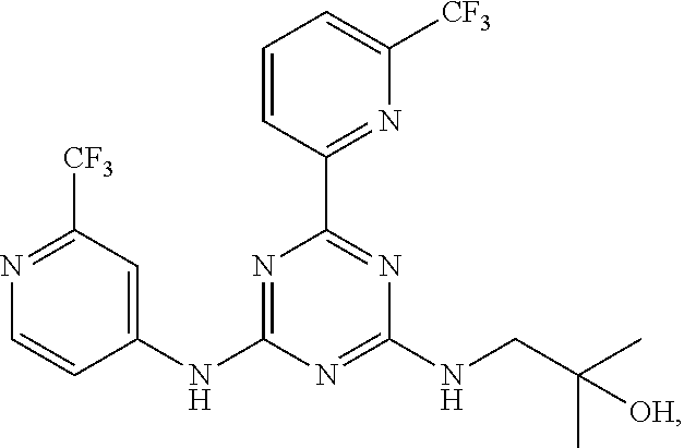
N1=C([CF3])C=C(NC2=NC(C3=NC([CF3])=CC=C3)=NC(NCC(C)(C)[OH])=N2)C=C1
